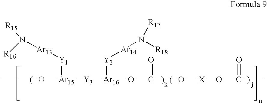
N([Ar13][Y1][Ar15](OC)[Y3][Ar16]([Y2][Ar14]N([R18])[R17])OC(O[X]OC(C)=O)=O)([R15])[R16].[k].[j]
